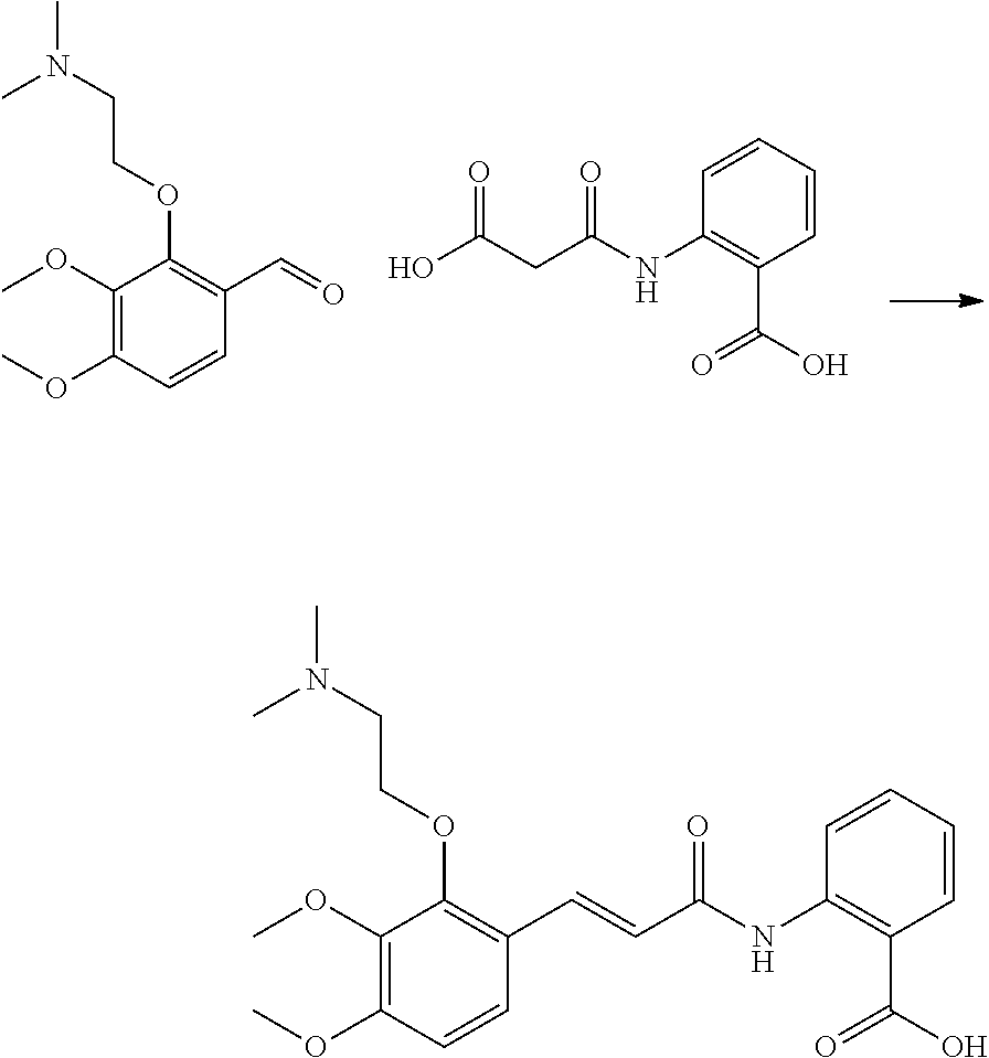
OC(CC(NC1=C(C(=O)O)C=CC=C1)=O)=O.COC1=C(OC)C=CC(C=O)=C1OCCN(C)C.COC1=C(OC)C=CC(C=CC(NC2=C(C(=O)O)C=CC=C2)=O)=C1OCCN(C)C
